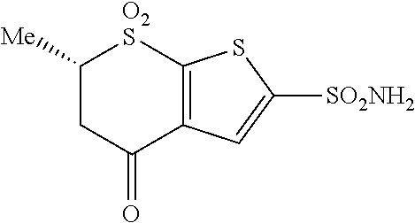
C12=C(C(=O)CC([Me])[O2S]1)C=C([SO2NH2])S2
